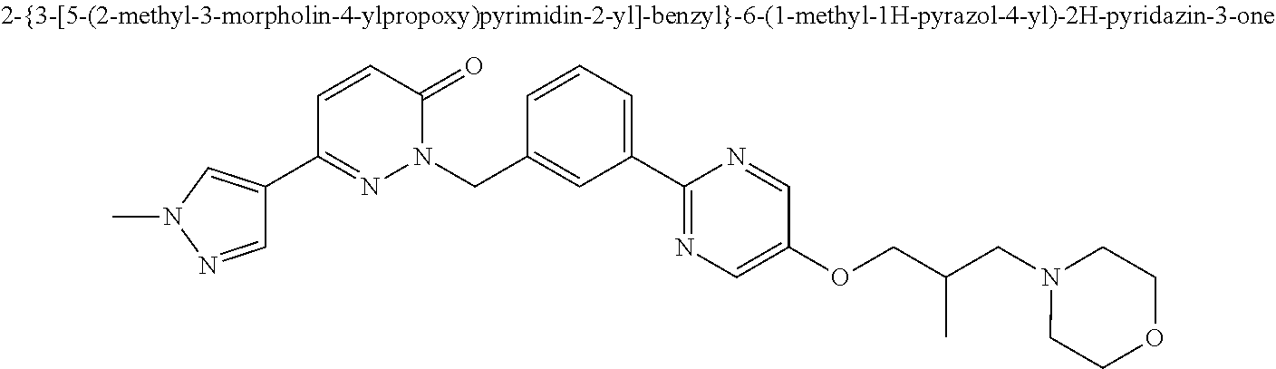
C1(C2=NN(CC3=CC(C4=NC=C(OCC(CN5CCOCC5)C)C=N4)=CC=C3)C(=O)C=C2)=CN(C)N=C1
